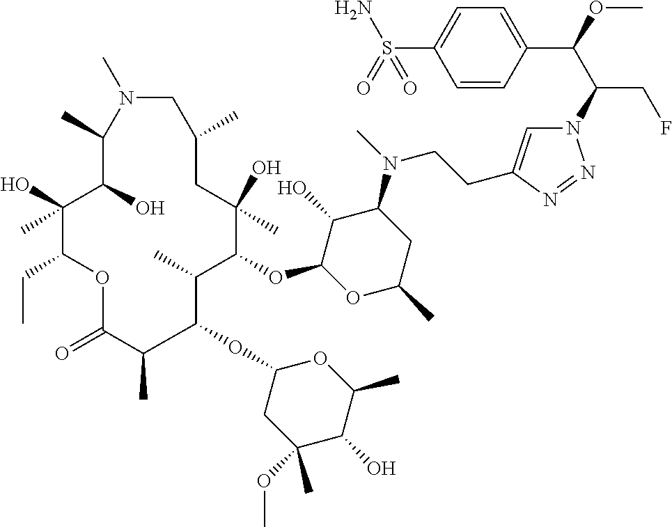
N1=NN(C(C(C2=CC=C(S(N)(=O)=O)C=C2)OC)CF)C=C1CCN(C1C(O)C(OC2C(C)C(OC3CC(OC)(C)C(O)C(C)O3)C(C)C(=O)OC(CC)C(O)(C)C(O)C(C)N(C)CC(C)CC2(O)C)OC(C)C1)C
